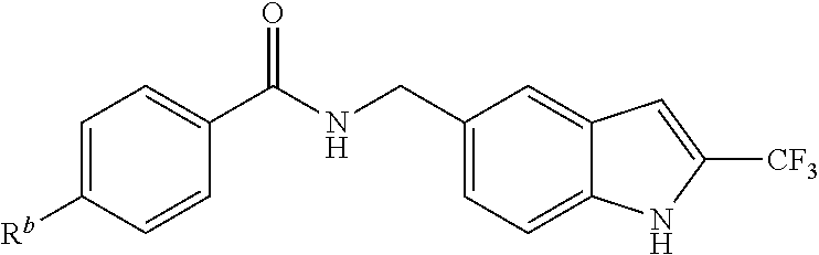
C1=C([Rb])C=CC(C(NCC2=CC=C3C(=C2)C=C([CF3])N3)=O)=C1
